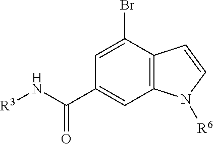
C12=C(C(Br)=CC(C(N[R3])=O)=C1)C=CN2[R6]
